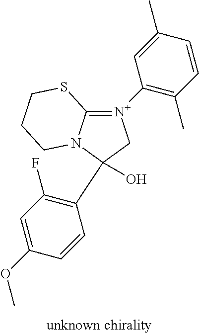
C12=[N+](C3=C(C)C=CC(C)=C3)CC(O)(C3=C(F)C=C(OC)C=C3)N1CCCS2
